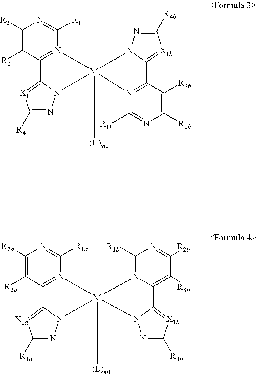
C1([R2])=C([R3])C2=N(C([R1])=N1)[M]1([(L)m1])(N3C2=[X1]C([R4])=N3)N2=C(C([R3b])=C([R2b])N=C2[R1b])C2=[X1b]C([R4b])=NN12.C1([R2a])=C([R3a])C2=N(C([R1a])=N1)[M]1([(L)m1])(N3C2=[X1a]C([R4a])=N3)N2=C([R1b])N=C([R2b])C([R3b])=C2C2=[X1b]C([R4b])=NN12
